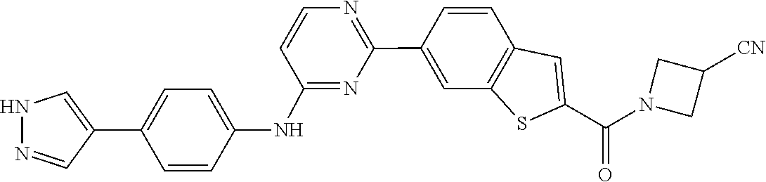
N1(C(C2=CC3=C(S2)C=C(C2=NC=CC(NC4=CC=C(C5=CNN=C5)C=C4)=N2)C=C3)=O)CC([CN])C1
